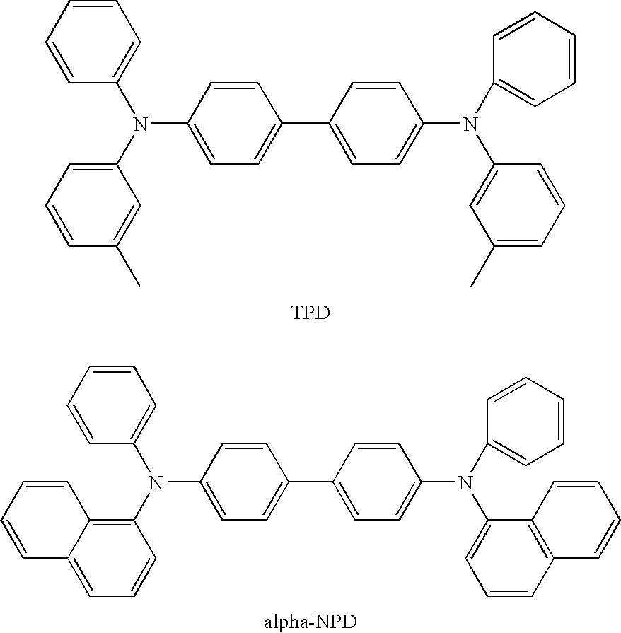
C1=CC(N(C2=CC=CC=C2)C2=CC=CC(C)=C2)=CC=C1C1=CC=C(N(C2=CC=CC=C2)C2=CC(C)=CC=C2)C=C1.[TPD].C1=CC(N(C2=CC=CC=C2)C2=C3C(=CC=C2)C=CC=C3)=CC=C1C1=CC=C(N(C2=CC=CC=C2)C2=CC=CC3=C2C=CC=C3)C=C1.[alpha-NPD]
